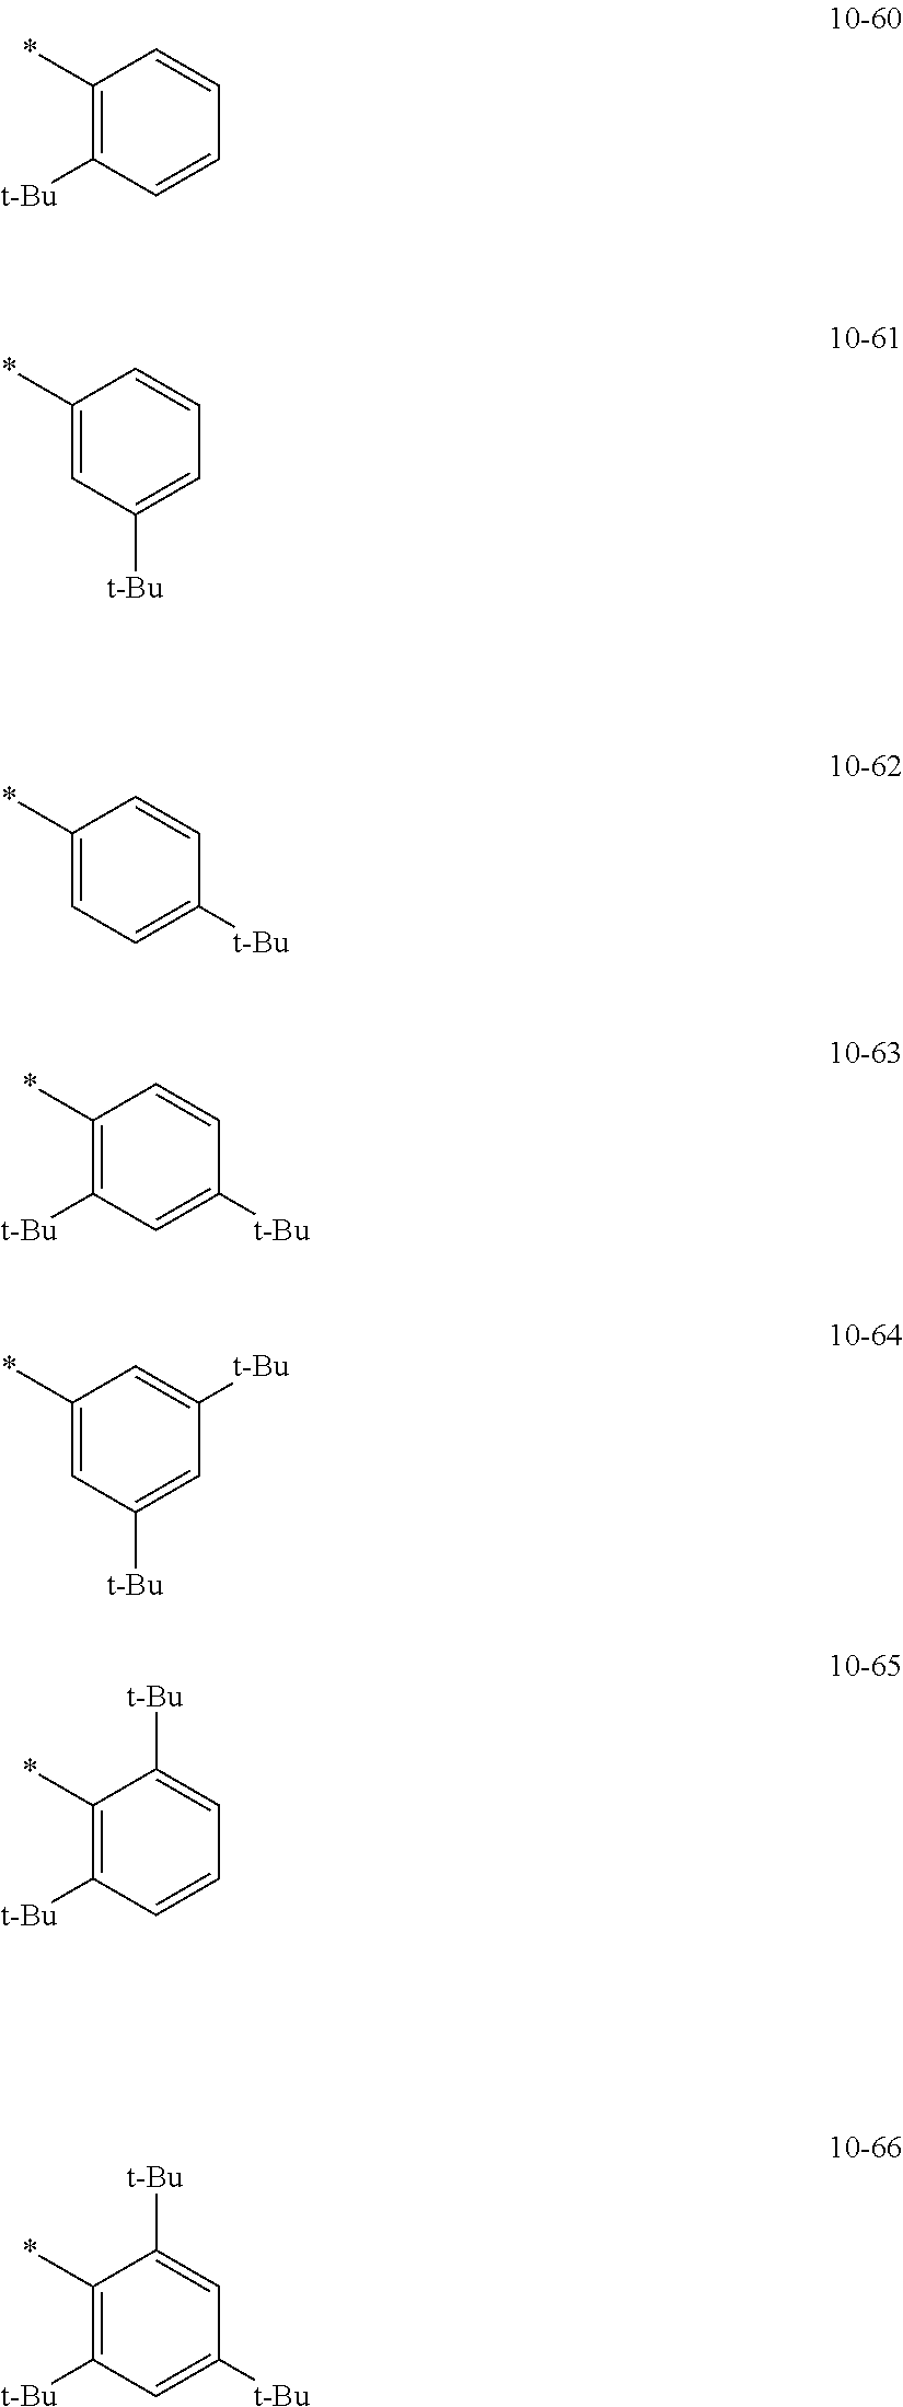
C1(*)=C([t-Bu])C=CC=C1.C1(*)=CC([t-Bu])=CC=C1.C1(*)=CC=C([t-Bu])C=C1.C1(*)=C([t-Bu])C=C([t-Bu])C=C1.C1(*)=CC([t-Bu])=CC([t-Bu])=C1.C1(*)=C([t-Bu])C=CC=C1[t-Bu].C1(*)=C([t-Bu])C=C([t-Bu])C=C1[t-Bu]
